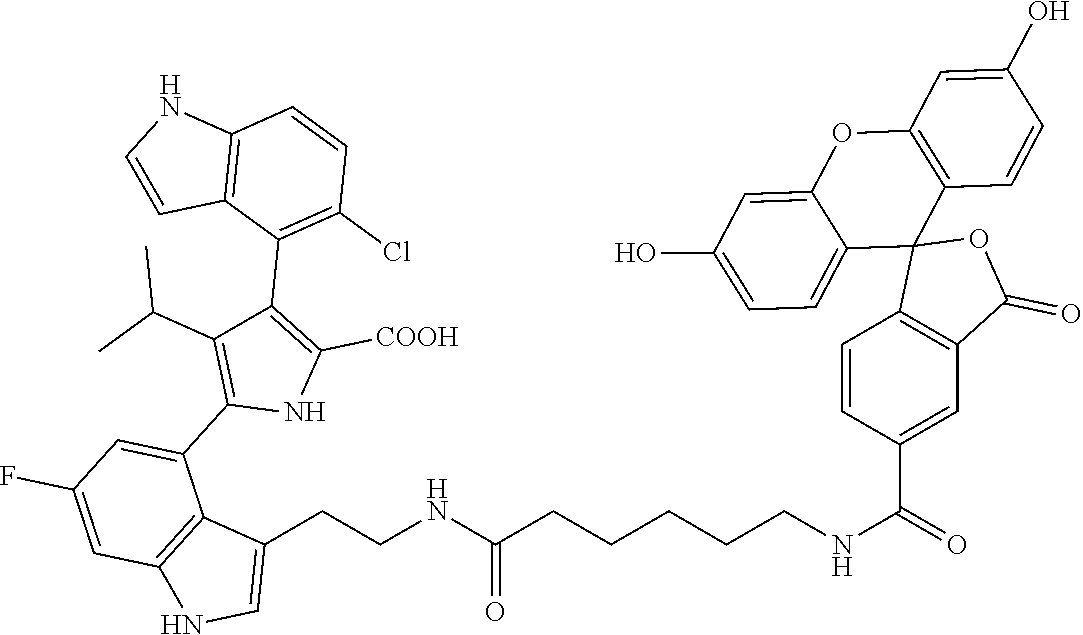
C1(CCNC(CCCCCNC(=O)C2=CC3=C(C=C2)C2(OC3=O)C3=C(OC4=CC(O)=CC=C24)C=C(O)C=C3)=O)=CNC2=C1C(C1=C(C(C)C)C(C3=C(Cl)C=CC4=C3C=CN4)=C([COOH])N1)=CC(F)=C2
